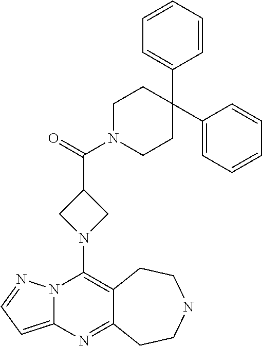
N12C(=CC=N1)N=C1C(=C2N2CC(C(=O)N3CCC(C4=CC=CC=C4)(C4=CC=CC=C4)CC3)C2)CCNCC1
